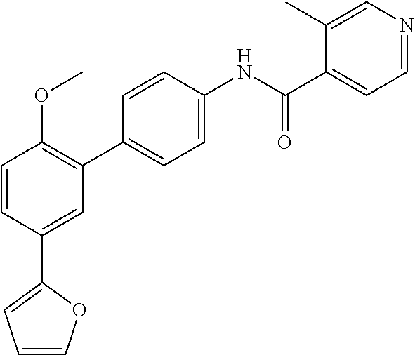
C1=CC(C2=CC=CO2)=CC(C2=CC=C(NC(C3=CC=NC=C3C)=O)C=C2)=C1OC
